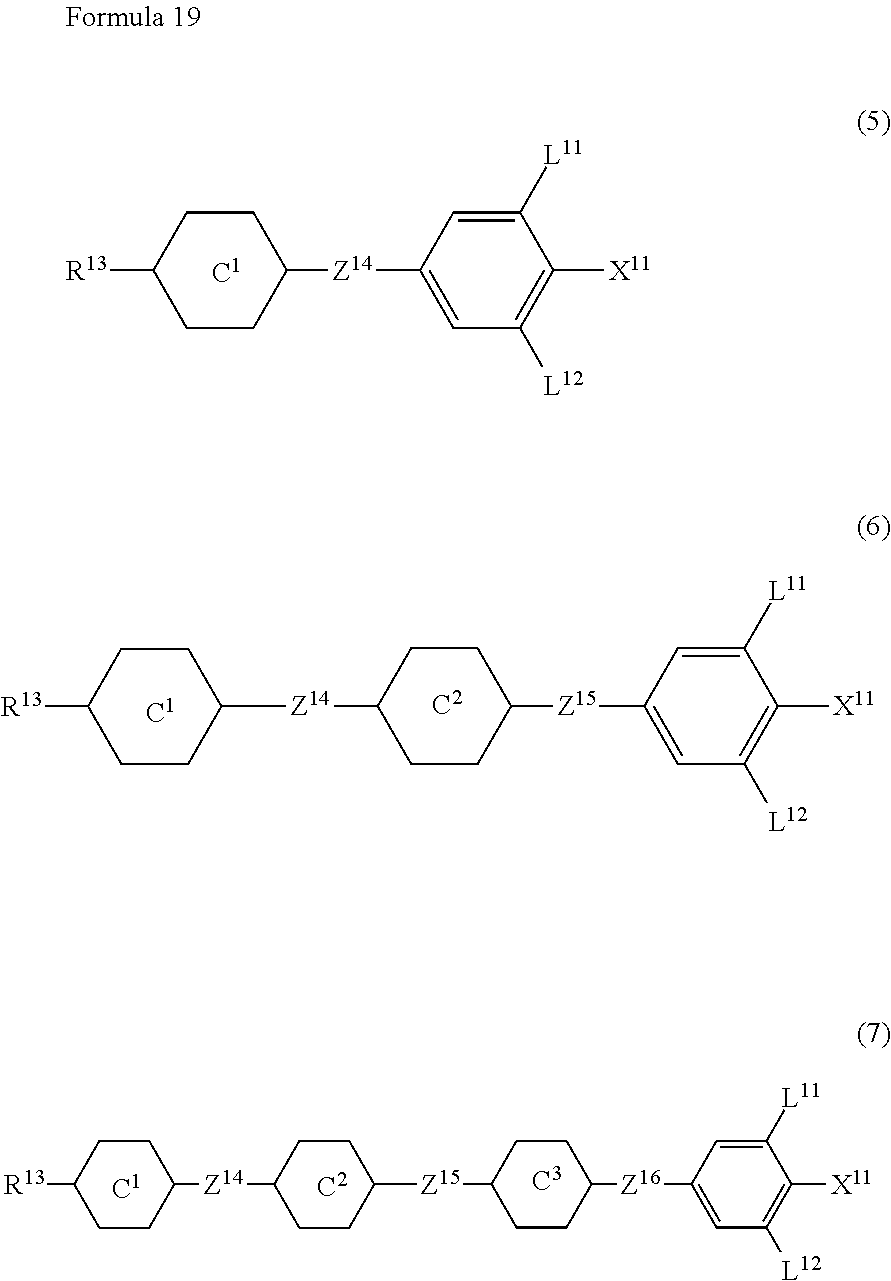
[Z15](C1CCC([Z16]C2=CC([L12])=C([X11])C([L11])=C2)CC1)C1CCC([Z14]C2CCC([R13])CC2)CC1.[R13]C1CCC([Z14]C2=CC([L12])=C([X11])C([L11])=C2)CC1.[Z14](C1CCC([Z15]C2=CC([L12])=C([X11])C([L11])=C2)CC1)C1CCC([R13])CC1
